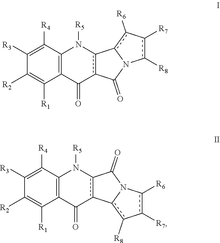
C12=C(C([R4])=C([R3])C([R2])=C1[R1])N([R5])c1c(C2=O)C(=O)N2c-1c([R6])-c([R7])c2[R8].C12=C(C([R4])=C([R3])C([R2])=C1[R1])N([R5])c1c(C2=O)-c2c([R8])-c([R7])c([R6])N2C1=O
